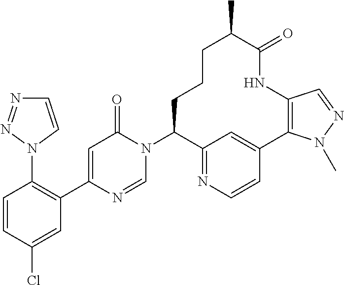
C1=CC(Cl)=CC(C2=CC(=O)N(C3C4=NC=CC(=C4)C4=C(NC(=O)C(C)CCC3)C=NN4C)C=N2)=C1N1C=CN=N1
